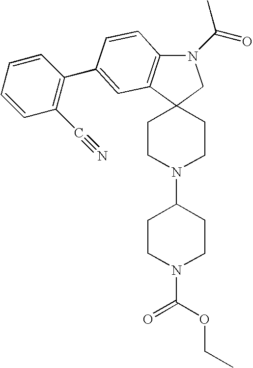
N1(C(=O)C)C2=C(C3(C1)CCN(C1CCN(C(=O)OCC)CC1)CC3)C=C(C1=C(C#N)C=CC=C1)C=C2
